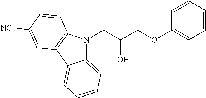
C12=CC=CC=C1C1=C(N2CC(COC2=CC=CC=C2)O)C=CC([NC])=C1
